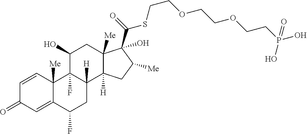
C1=CC2([Me])C(=CC1=O)C(F)CC1([H])C2(F)C(O)CC2([Me])C1([H])CC([Me])C2(C(=O)SCCOCCOCCP(O)(O)=O)O
